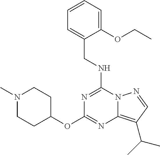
C(NC1=NC(OC2CCN(C)CC2)=NC2=C(C(C)C)C=NN12)C1=CC=CC=C1OCC
